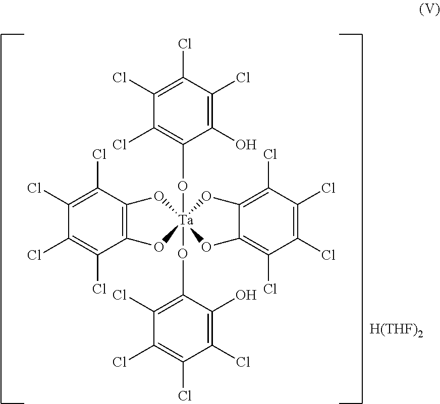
C1(Cl)=C(Cl)C2=C(C(Cl)=C1Cl)O[Ta]1(OC3=C(Cl)C(Cl)=C(Cl)C(Cl)=C3O)(O(C)C3=C(Cl)C(Cl)=C(Cl)C(Cl)=C3O)(O2)OC2=C(Cl)C(Cl)=C(Cl)C(Cl)=C2O1.[H(THF)2]
